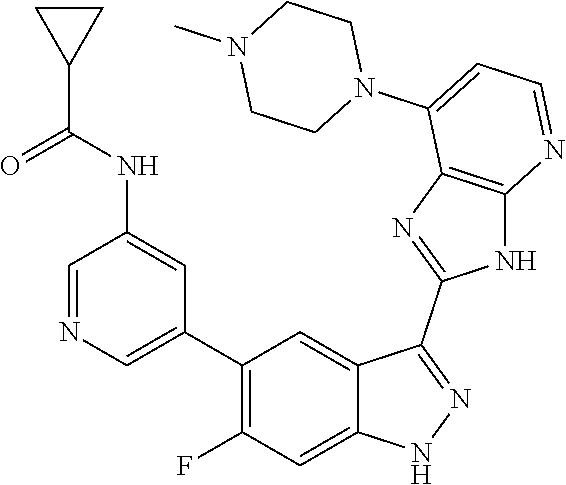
C1=NC=C(C2=C(F)C=C3C(=C2)C(C2=NC4=C(N2)N=CC=C4N2CCN(C)CC2)=NN3)C=C1NC(C1CC1)=O
